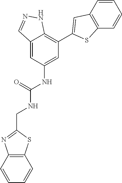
C12=CC(NC(=O)NCC3=NC4=C(S3)C=CC=C4)=CC(C3=CC4=C(S3)C=CC=C4)=C1NN=C2
